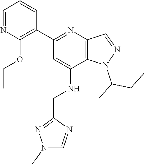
C1=C(NCC2=NN(C)C=N2)C2=C(N=C1C1=C(OCC)N=CC=C1)C=NN2C(CC)C
